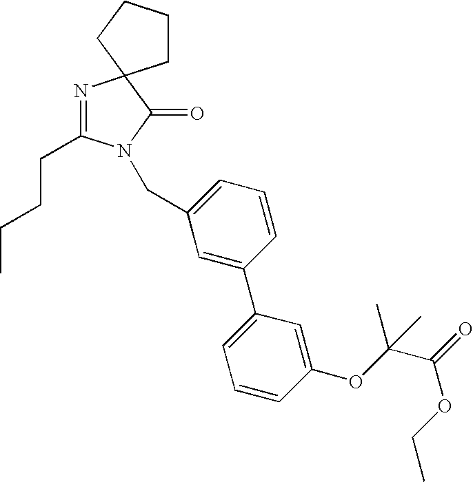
C1=C(CN2C(CCCC)=NC3(C2=O)CCCC3)C=C(C2=CC=CC(OC(C(=O)OCC)(C)C)=C2)C=C1
